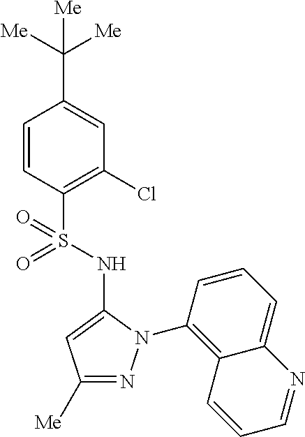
C1=CC(S(=O)(NC2=CC([Me])=NN2C2=C3C(=CC=C2)N=CC=C3)=O)=C(Cl)C=C1C([Me])([Me])[Me]
